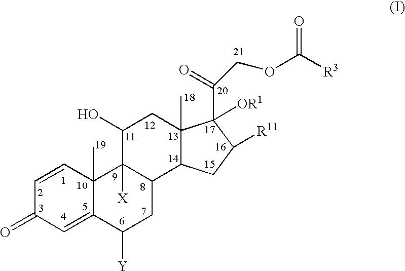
C1=CC2(C)C(=CC1=O)C([Y])CC1C2([X])C(O)CC2(C)C1CC([R11])C2([OR1])C(COC([R3])=O)=O
